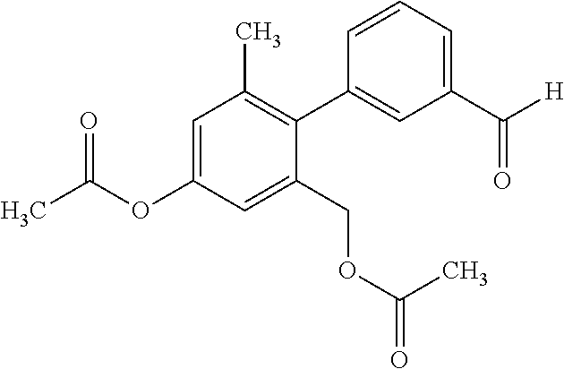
C1=C(OC(C)=O)C=C(COC(C)=O)C(C2=CC(C([H])=O)=CC=C2)=C1C
